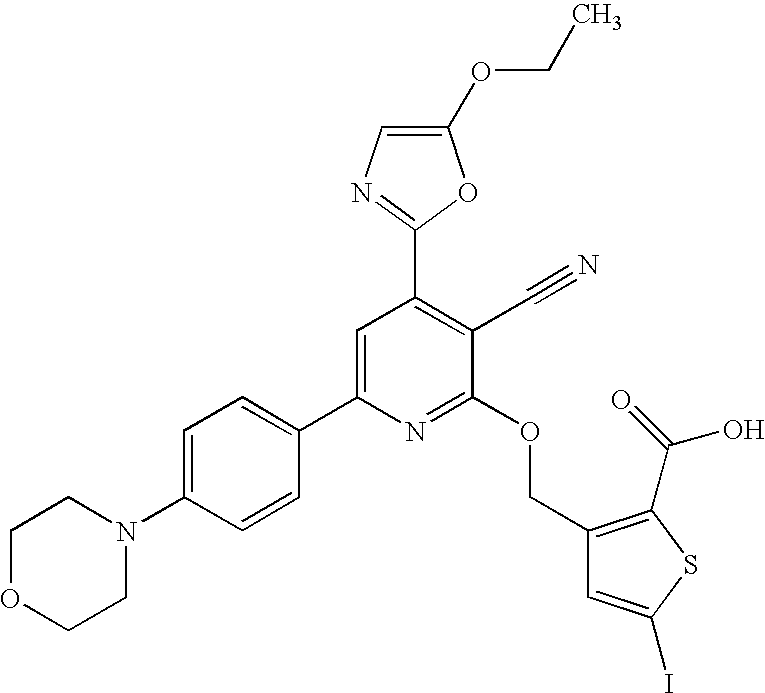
C1OCCN(C2=CC=C(C3=CC(C4=NC=C(OCC)O4)=C(C#N)C(OCC4=C(C(=O)O)SC(I)=C4)=N3)C=C2)C1
